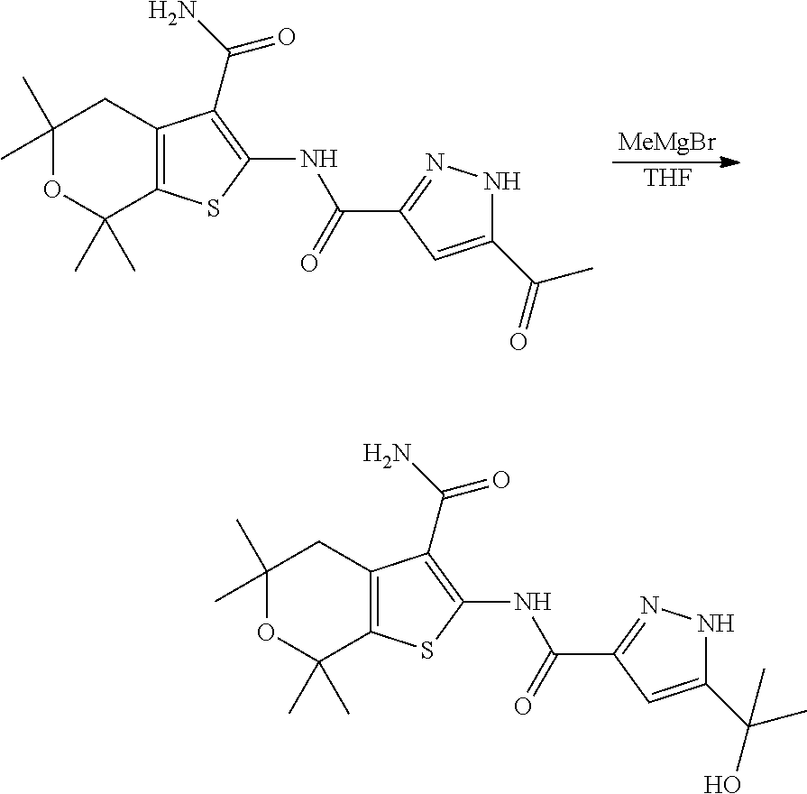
[MeMgBr].[THF].C1(C)(C)OC(C)(C)C2=C(C1)C(C(N)=O)=C(NC(C1=NNC(C(=O)C)=C1)=O)S2.C1(C)(C)OC(C)(C)C2=C(C1)C(C(N)=O)=C(NC(C1=NNC(C(O)(C)C)=C1)=O)S2
